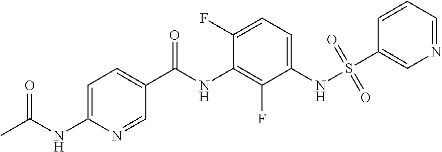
C1=C(NC(C)=O)N=CC(C(NC2=C(F)C(NS(C3=CN=CC=C3)(=O)=O)=CC=C2F)=O)=C1
